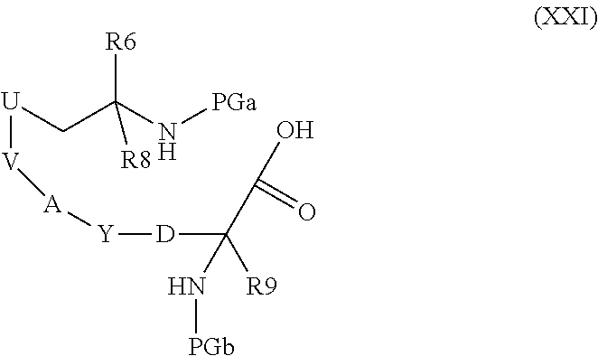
[U](CC(N[PGa])([R6])[R8])[V][A][Y][D]C(C(=O)O)([R9])N[PGb]
